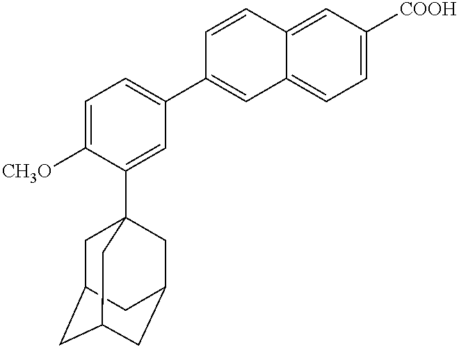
C1=C([CH3O])C(C23CC4CC(CC(C2)C4)C3)=CC(C2=CC3=CC=C([COOH])C=C3C=C2)=C1
